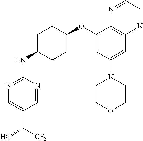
C1=NC(NC2CCC(OC3=CC(N4CCOCC4)=CC4=C3N=CC=N4)CC2)=NC=C1C([CF3])O
